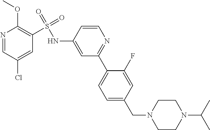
C1=C(CN2CCN(C(C)C)CC2)C=C(F)C(C2=NC=CC(NS(C3=C(OC)N=CC(Cl)=C3)(=O)=O)=C2)=C1
